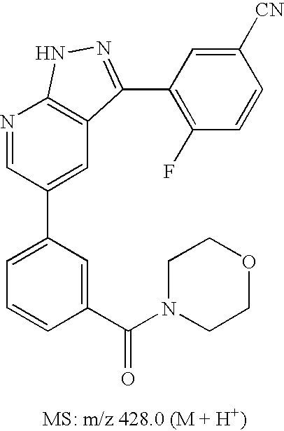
N1=CC(C2=CC=CC(C(N3CCOCC3)=O)=C2)=CC2=C1NN=C2C1=C(F)C=CC([CN])=C1
